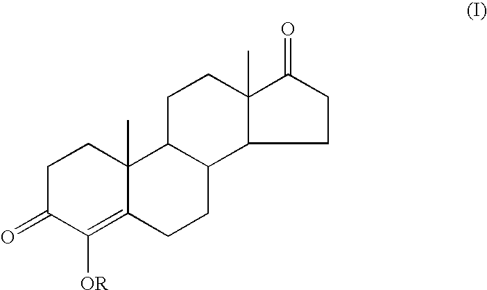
C1C(=O)C([OR])=C2C(C)(C1)C1C(CC2)C2C(C)(CC1)C(=O)CC2
